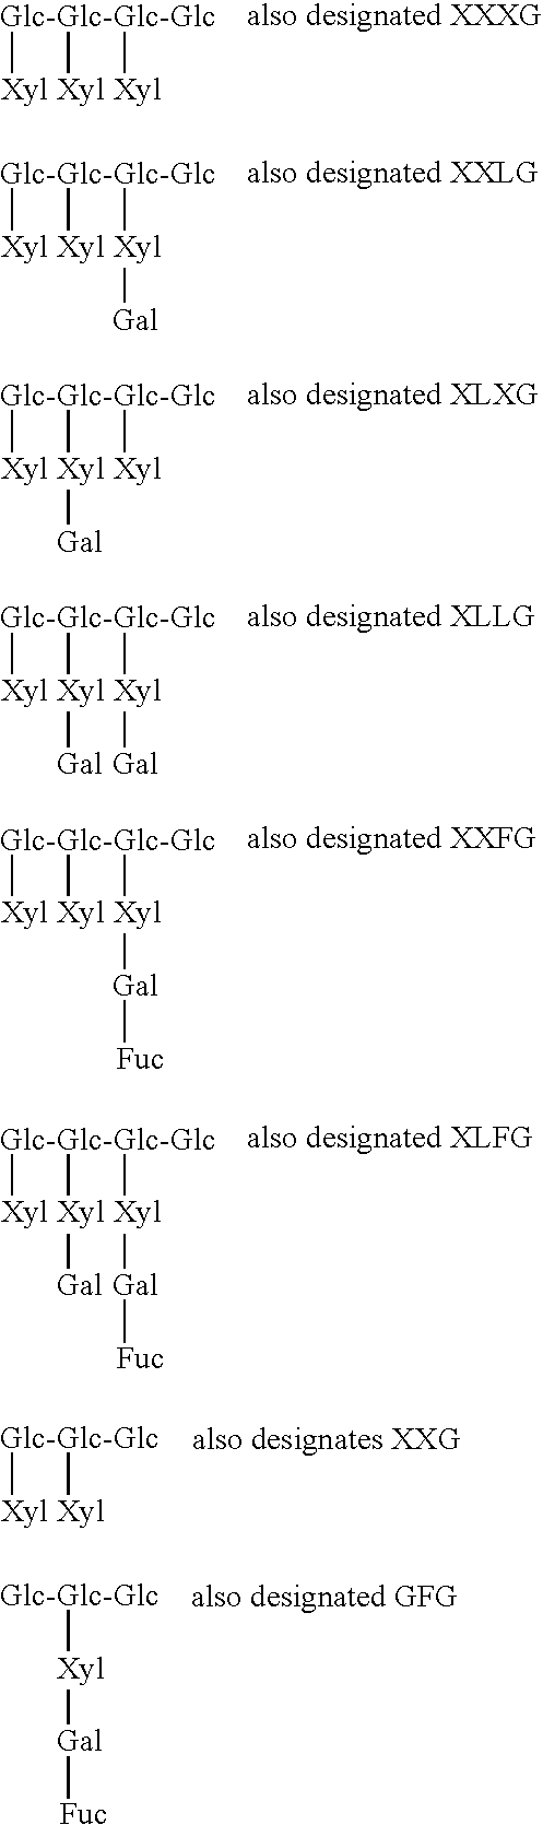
[Glc-Glc-Glc-Glc]([Xyl])([Xyl])[Xyl].[Glc-Glc-Glc-Glc]([Xyl])([Xyl])[Xyl][Gal].[Glc-Glc-Glc-Glc]([Xyl])([Xyl][Gal])[Xyl].[Glc-Glc-Glc-Glc]([Xyl])([Xyl][Gal])[Xyl][Gal].[Glc-Glc-Glc-Glc]([Xyl])([Xyl])[Xyl][Gal][Fuc].[Glc-Glc-Glc-Glc]([Xyl])([Xyl][Gal])[Xyl][Gal][Fuc].[Glc-Glc-Glc]([Xyl])[Xyl].[Glc-Glc-Glc][Xyl][Gal][Fuc]
